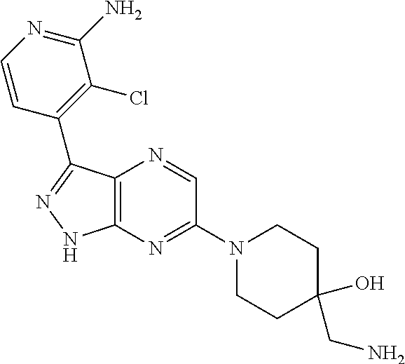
C12=C(N=C(N3CCC(O)(CN)CC3)C=N1)NN=C2C1=C(Cl)C(N)=NC=C1
